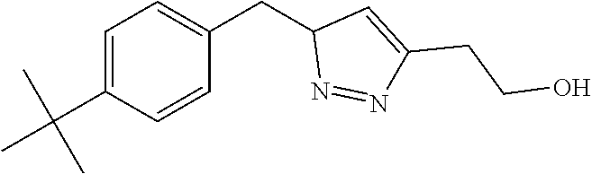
CC(C1=CC=C(CC2N=NC(CCO)=C2)C=C1)(C)C
